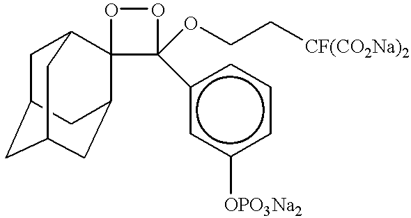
C1C2CC3CC(C4(C1C3)C(c1cc([OPO3Na2])ccc1)(OCC[CF(CO2Na)2])OO4)C2
